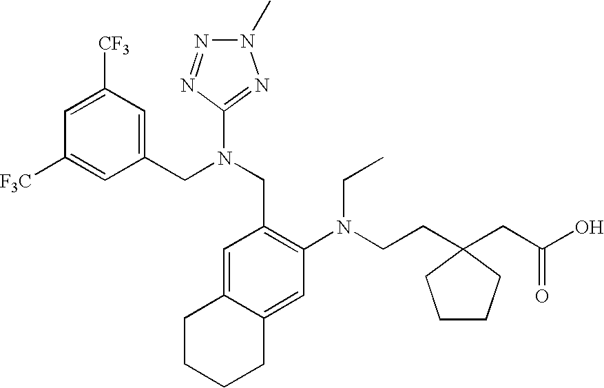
C1=C([CF3])C=C(CN(CC2=C(N(CCC3(CC(O)=O)CCCC3)CC)C=C3C(=C2)CCCC3)C2=NN(C)N=N2)C=C1[F3C]
